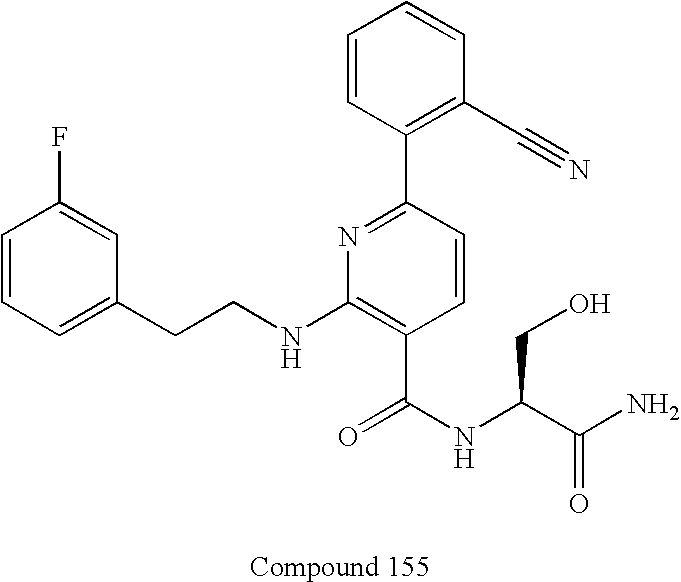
C1=CC=C(CCNC2=C(C(NC(C(N)=O)CO)=O)C=CC(C3=C(C#N)C=CC=C3)=N2)C=C1F
